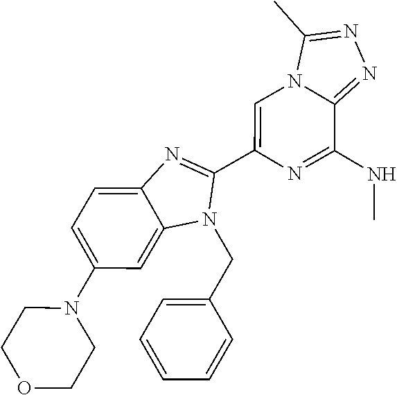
C1=C(N2CCOCC2)C=C2C(=C1)N=C(C1=CN3C(=NN=C3C)C(NC)=N1)N2CC1=CC=CC=C1
